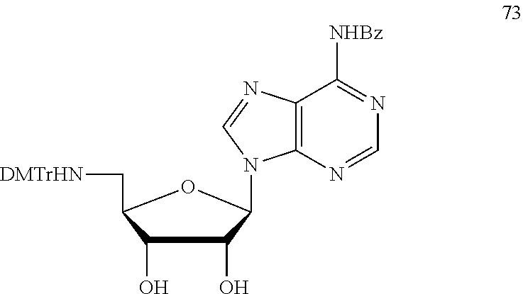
N1=C([NHBz])C2=C(N=C1)N(C1C(O)C(O)C(C[DMTrHN])O1)C=N2
